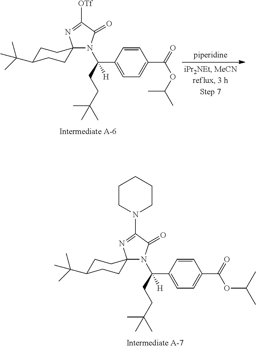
N1(C(C2=CC=C(C(=O)OC(C)C)C=C2)(CCC(C)(C)C)[H])C(=O)C(N2CCCCC2)=NC12CCC(C(C)(C)C)CC2.N1(C(C2=CC=C(C(=O)OC(C)C)C=C2)(CCC(C)(C)C)[H])C(=O)C([OTf])=NC12CCC(C(C)(C)C)CC2
